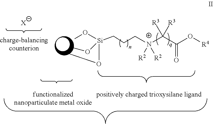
[Si](CCC[N+](C(C(O[R4])=O)([R3])[R3])([R2])[R2])(OC)(OC)OC.[X]
